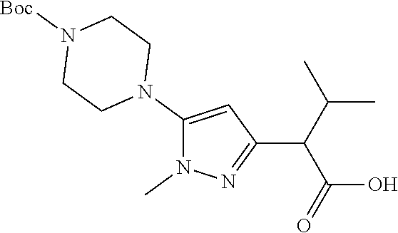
C1(N2CCN([Boc])CC2)=CC(C(C(O)=O)C(C)C)=NN1C
